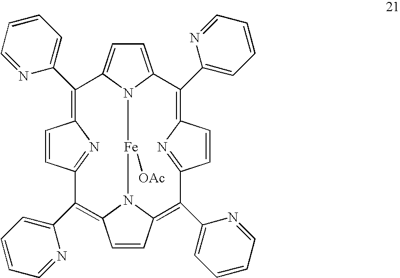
C1=C2N3C(=C1)C(C1=CC=CC=N1)=C1C=CC(=N1)C(C1=CC=CC=N1)=C1C=CC(=C(C4=CC=CC=N4)C4=NC(=C2C2=CC=CC=N2)C=C4)N1[Fe]3[OAc]
